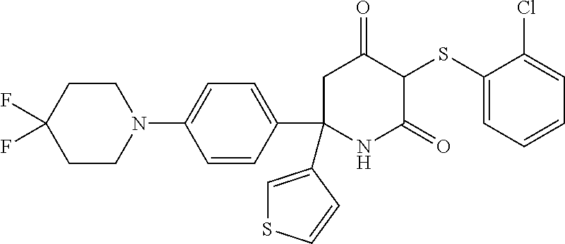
C1(SC2C(=O)CC(C3=CC=C(N4CCC(F)(F)CC4)C=C3)(C3=CSC=C3)NC2=O)=CC=CC=C1Cl
